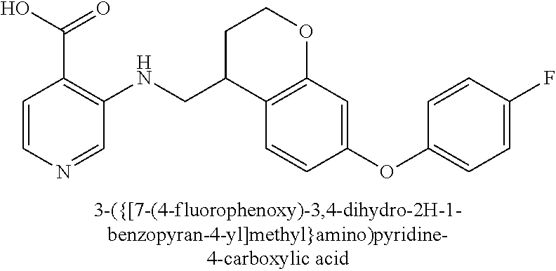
C1=CN=CC(NCC2C3=C(OCC2)C=C(OC2=CC=C(F)C=C2)C=C3)=C1C(O)=O
